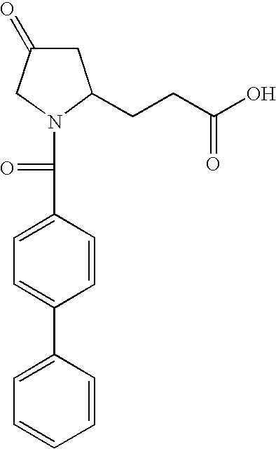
C1=C(C2=CC=C(C(=O)N3C(CCC(O)=O)CC(=O)C3)C=C2)C=CC=C1
